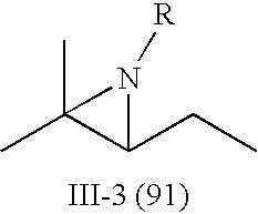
C1(C)(C)C(CC)N1[R]
